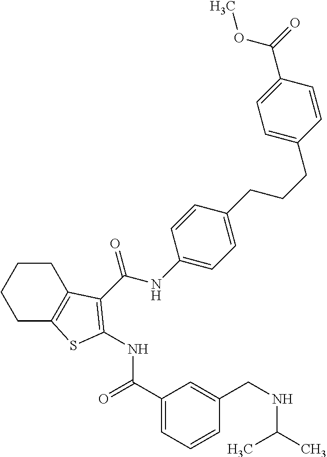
C1(C(=O)NC2=C(C(NC3=CC=C(CCCC4=CC=C(C(=O)OC)C=C4)C=C3)=O)C3=C(CCCC3)S2)=CC=CC(CNC(C)C)=C1
